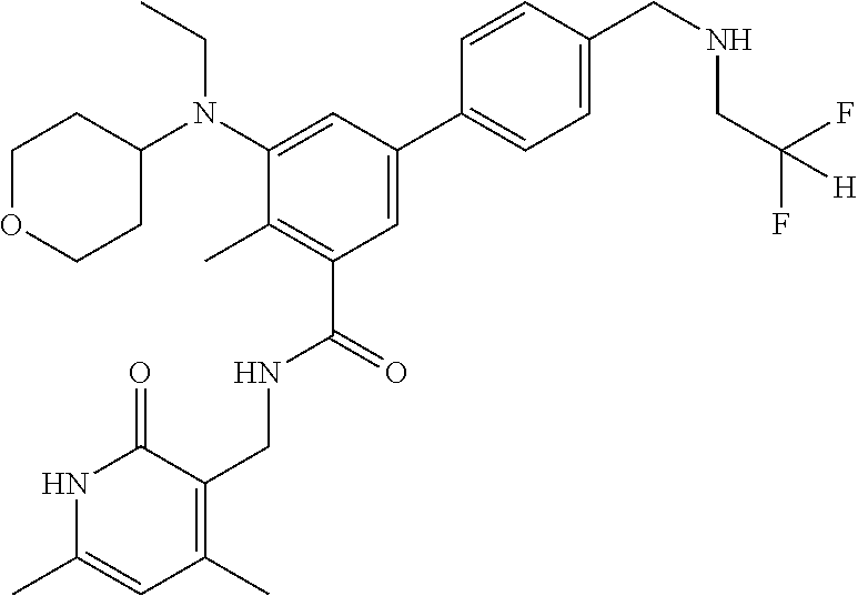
N1C(C)=CC(C)=C(CNC(C2=C(C)C(N(C3CCOCC3)CC)=CC(C3=CC=C(CNCC(F)(F)[H])C=C3)=C2)=O)C1=O
